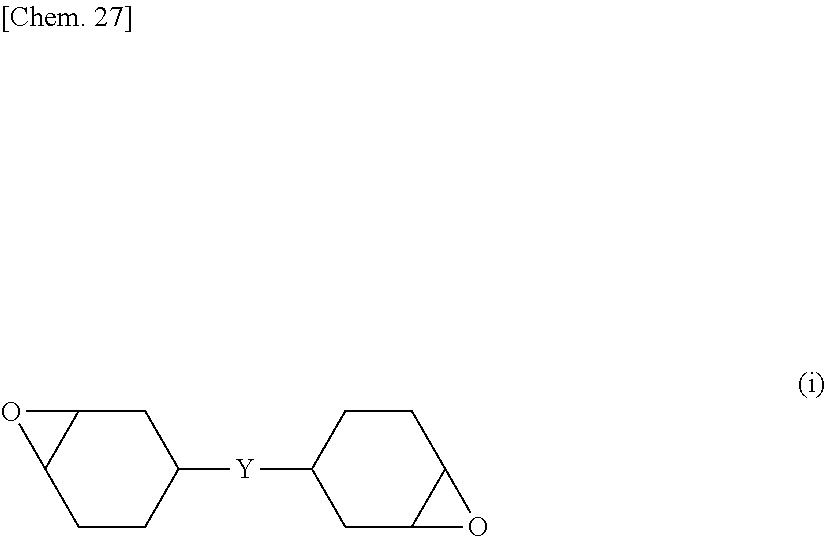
C1C2C(CCC1[Y]C1CC3C(CC1)O3)O2
